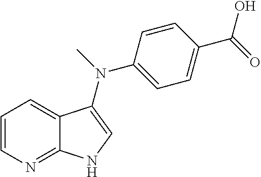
C1=CN=C2C(=C1)C(N(C)C1=CC=C(C(=O)O)C=C1)=CN2
